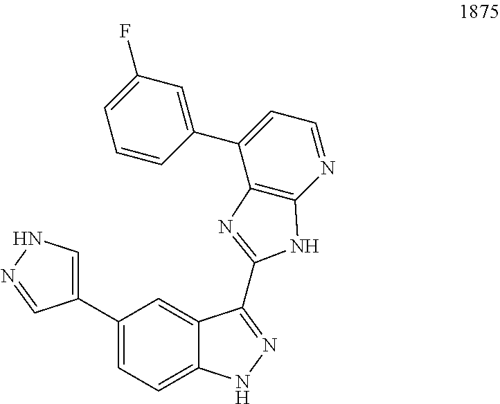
C1=C(F)C=C(C2=CC=NC3=C2N=C(C2=NNC4=CC=C(C5=CNN=C5)C=C42)N3)C=C1
